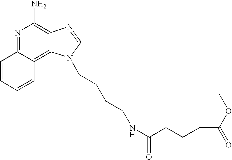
N1=C2C(=C3C(=C1N)N=CN3CCCCNC(CCCC(OC)=O)=O)C=CC=C2
